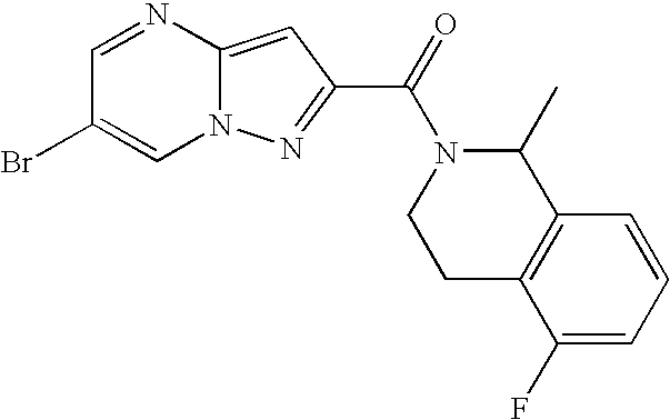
C12=CC(C(=O)N3CCC4=C(C3C)C=CC=C4F)=NN1C=C(Br)C=N2
